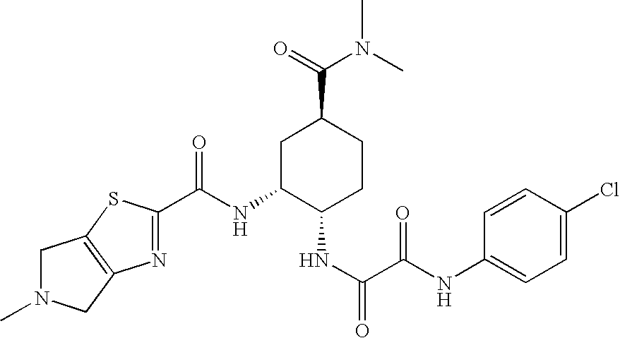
C(NC1C(NC(=O)C(=O)NC2=CC=C(Cl)C=C2)CCC(C(=O)N(C)C)C1)(=O)C1=NC2=C(CN(C)C2)S1
